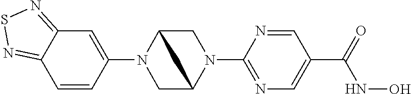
C1(N2CC3N(C4=NC=C(C(NO)=O)C=N4)CC2C3)=CC2=NSN=C2C=C1
